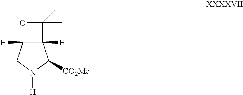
O1C2([H])C([H])(C1(C)C)C([CO2Me])N([H])C2
